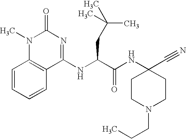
C1=CC=CC2=C1N(C)C(=O)N=C2NC(C(NC1(C#N)CCN(CCC)CC1)=O)CC(C)(C)C
